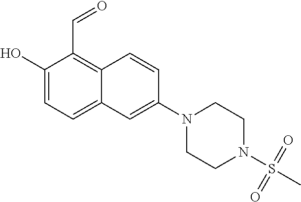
C1(O)=CC=C2C(=C1C=O)C=CC(N1CCN(S(C)(=O)=O)CC1)=C2
